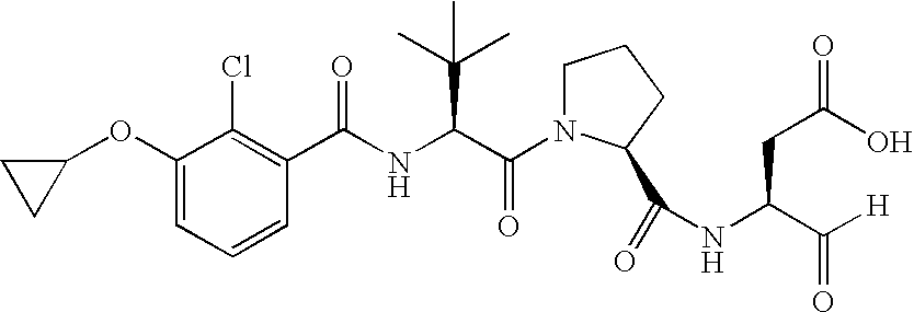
C1=CC=C(OC2CC2)C(Cl)=C1C(NC(C(N1CCCC1C(=O)NC(CC(O)=O)C([H])=O)=O)C(C)(C)C)=O
